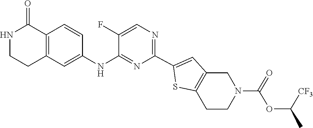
C1(F)=CN=C(C2=CC3=C(CCN(C(OC(C)[CF3])=O)C3)S2)N=C1NC1=CC2=C(C=C1)C(=O)NCC2
